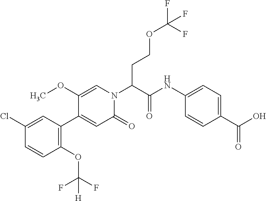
C1(Cl)=CC(C2=CC(=O)N(C(CCOC(F)(F)F)C(=O)NC3=CC=C(C(=O)O)C=C3)C=C2OC)=C(OC(F)(F)[H])C=C1
